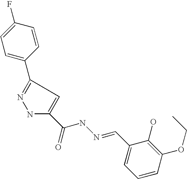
C1=C(F)C=CC(C2=NNC(C(NN=CC3=CC=CC(OCC)=C3O)=O)=C2)=C1
